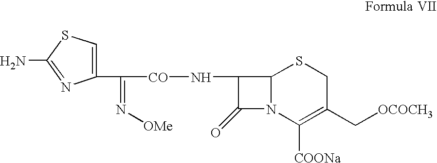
C1(C(=N[OMe])[CO]NC2C(=O)N3C2SCC(C[OCOCH3])=C3[COONa])=CSC(N)=N1
